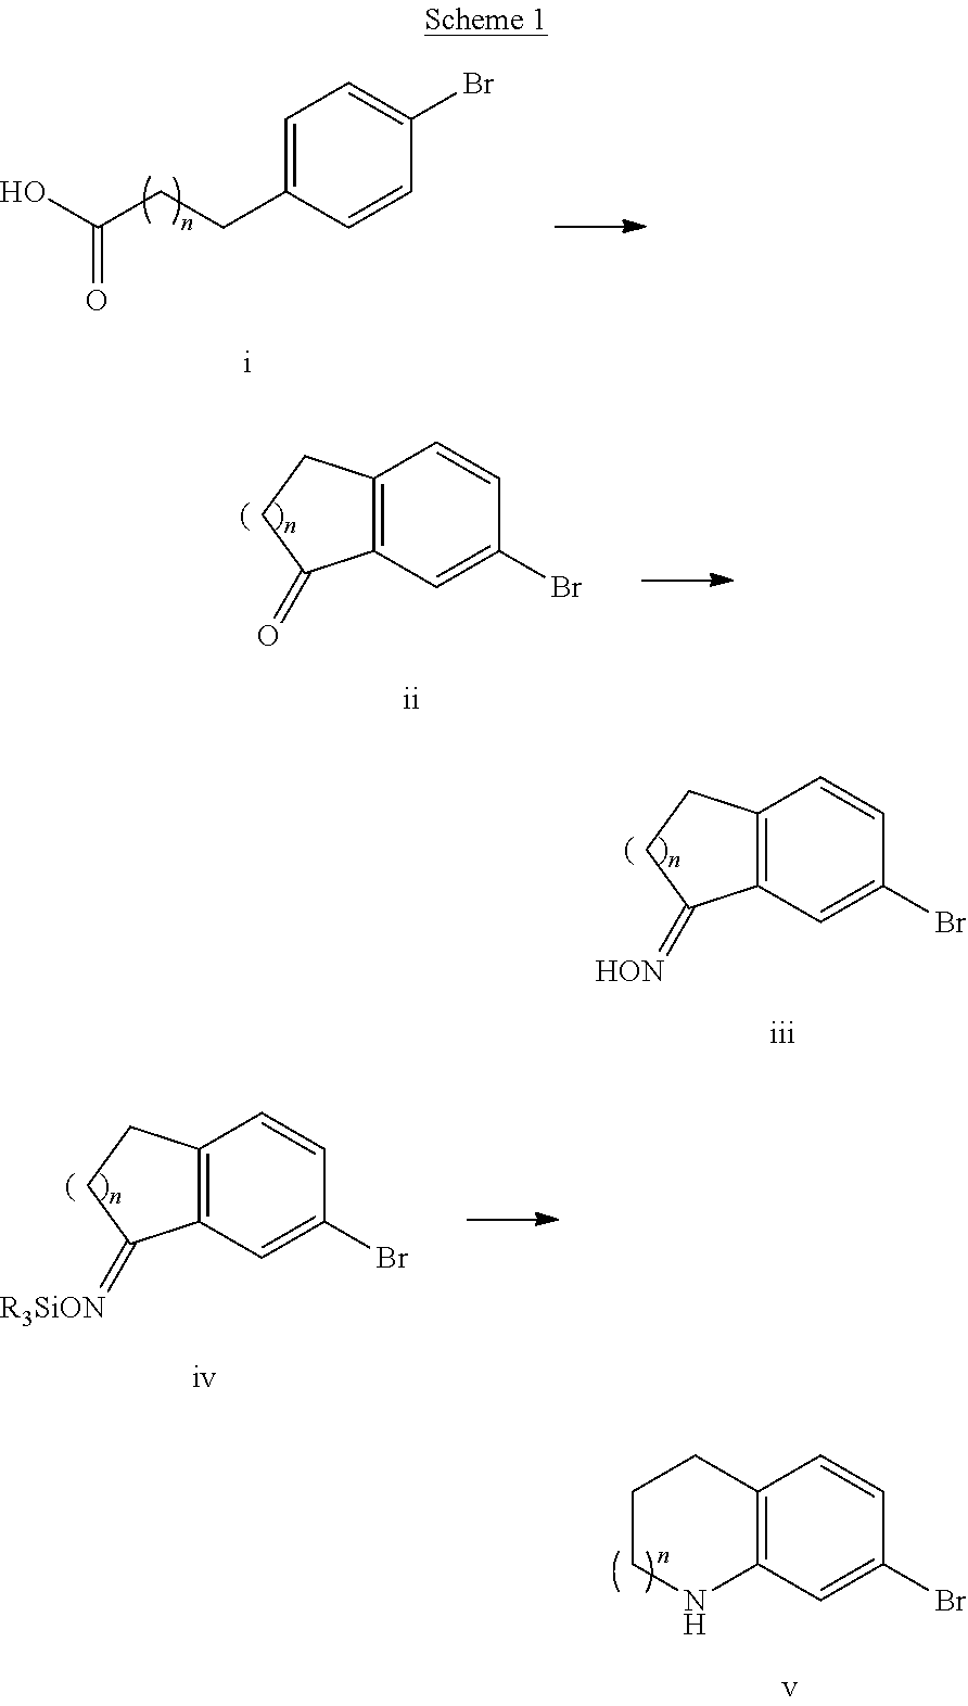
C1=C(CCC(O)=O)C=CC(Br)=C1.C12=C(C=C(Br)C=C1)C(=O)CC2.C12=C(C=C(Br)C=C1)C(=[HON])CC2.C12=C(C=C(Br)C=C1)C(=[R3SiON])CC2.C12=C(C=C(Br)C=C1)NCCC2
